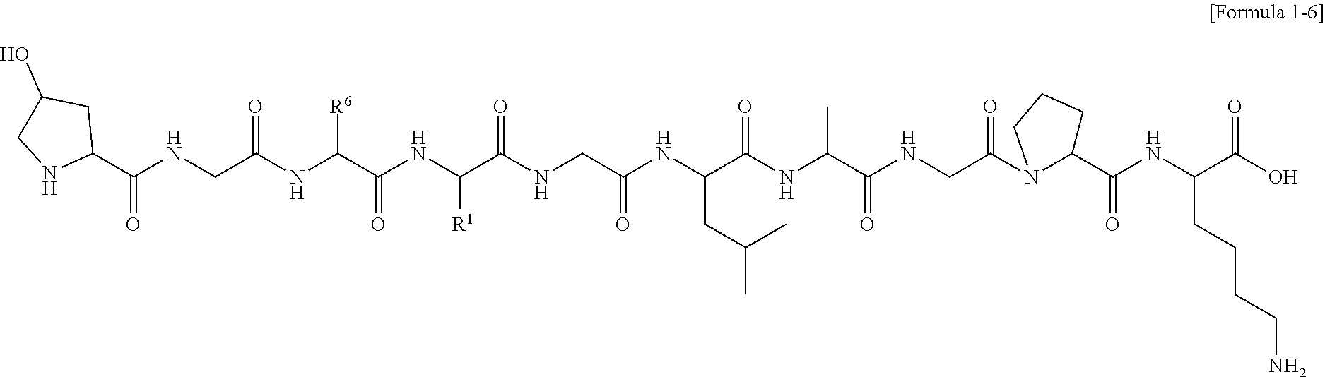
C1(C(NCC(NC(C(NC(C(NCC(NC(C(NC(C(NCC(=O)N2C(C(NC(C(O)=O)CCCCN)=O)CCC2)=O)C)=O)CC(C)C)=O)=O)[R1])=O)[R6])=O)=O)CC(O)CN1
